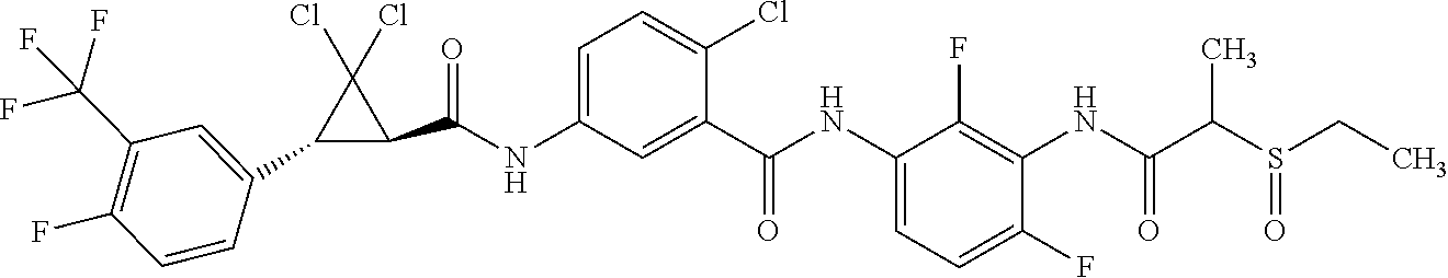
C1(C(NC2=CC=C(Cl)C(C(NC3=CC=C(F)C(NC(=O)C(S(CC)=O)C)=C3F)=O)=C2)=O)C(Cl)(Cl)C1C1=CC(C(F)(F)F)=C(F)C=C1
